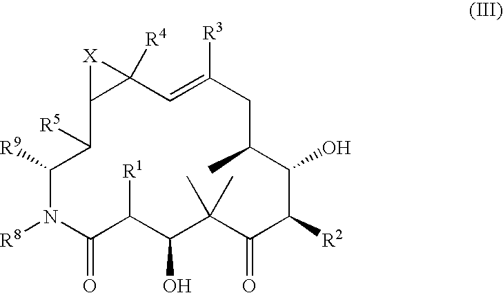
C12C([R5])C([R9])N([R8])C(=O)C([R1])C(O)C(C)(C)C(=O)C([R2])C(O)C(C)CC([R3])=CC1([R4])[X]2
